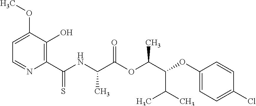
C1=C(OC)C(O)=C(C(NC(C(OC(C(OC2=CC=C(Cl)C=C2)C(C)C)C)=O)C)=S)N=C1
